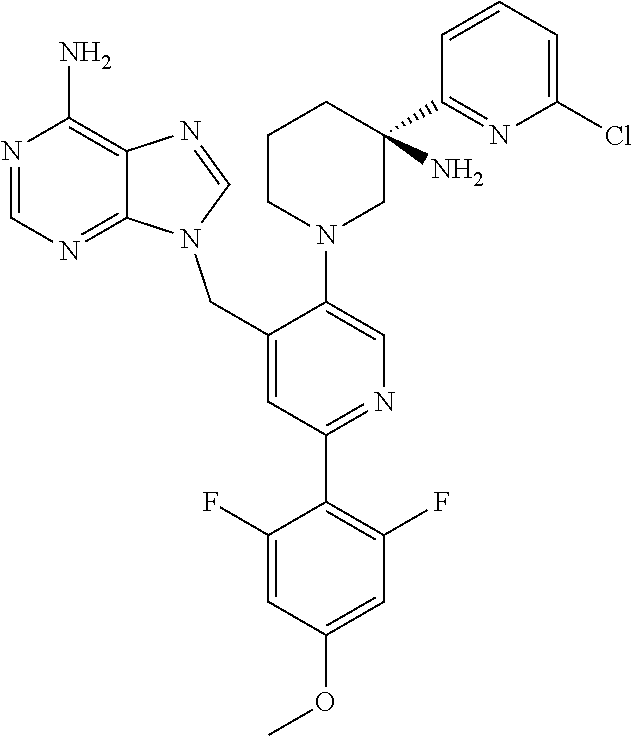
N1=CN=C2C(=C1N)N=CN2CC1=CC(C2=C(F)C=C(OC)C=C2F)=NC=C1N1CCCC(C2=NC(Cl)=CC=C2)(N)C1
